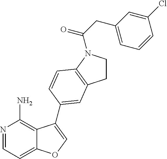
N1=CC=C2C(=C1N)C(C1=CC3=C(N(C(=O)CC4=CC=CC(Cl)=C4)CC3)C=C1)=CO2
